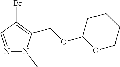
CN1N=CC(Br)=C1COC1CCCCO1
